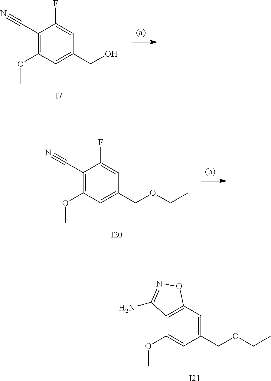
[I21].C1(OC)=CC(COCC)=CC2=C1C(N)=NO2.[I7].C1(C#N)=C(OC)C=C(CO)C=C1F.[I20].C1(C#N)=C(OC)C=C(COCC)C=C1F
